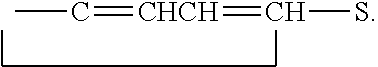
CC=[CHCH]=CS
